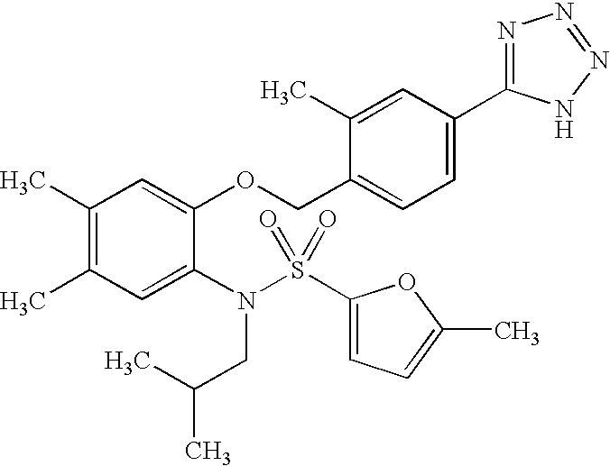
C1(C)=C(C)C=C(N(S(C2=CC=C(C)O2)(=O)=O)CC(C)C)C(OCC2=CC=C(C3=NN=NN3)C=C2C)=C1
